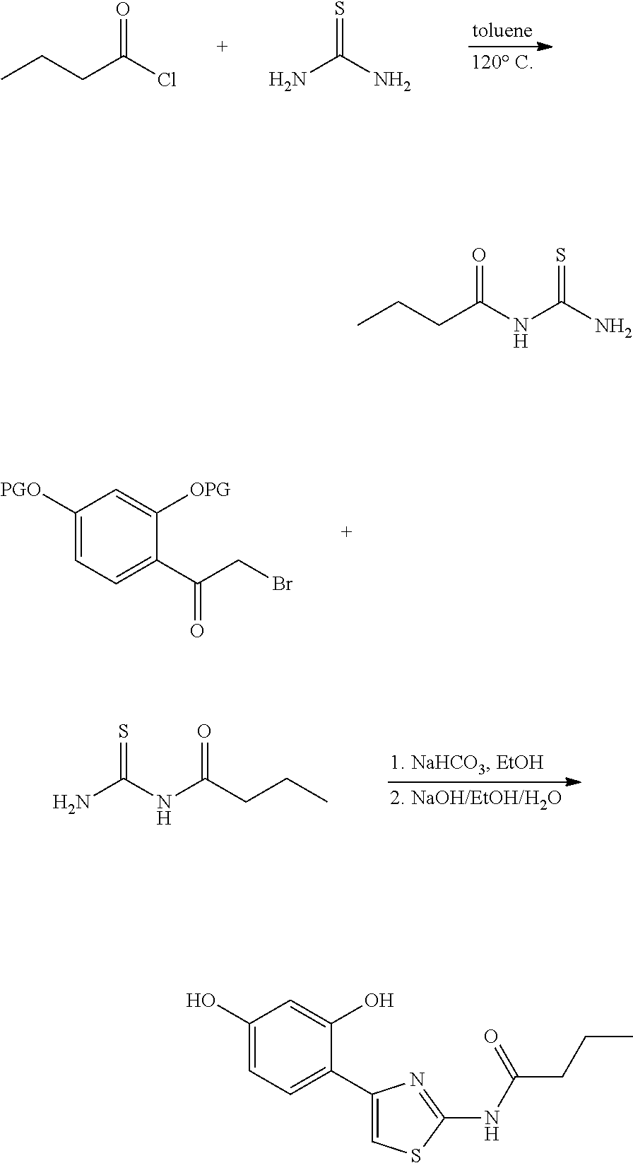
C(C(Cl)=O)CC.NC(N)=S.C1([PGO])=CC=C(C(=O)CBr)C([OPG])=C1.NC(NC(=O)CCC)=S.C(C(NC(N)=S)=O)CC.C1(O)=CC=C(C2=CSC(NC(CCC)=O)=N2)C(O)=C1
